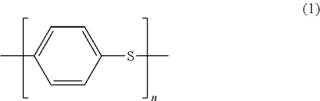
C1(SC)=CC=C(C)C=C1
